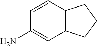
C1=CC2=C(C=C1N)CCC2
